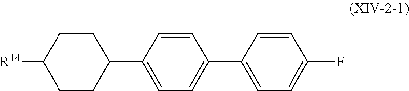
C1(F)=CC=C(C2=CC=C(C3CCC([R14])CC3)C=C2)C=C1
